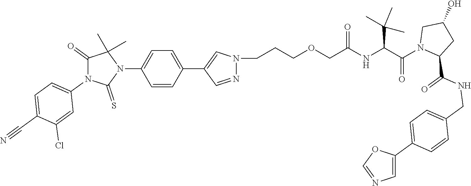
C(COCCCN1N=CC(C2=CC=C(N3C(C)(C)C(=O)N(C4=CC=C(C#N)C(Cl)=C4)C3=S)C=C2)=C1)(NC(C(N1CC(O)CC1C(NCC1=CC=C(C2=CN=CO2)C=C1)=O)=O)C(C)(C)C)=O
